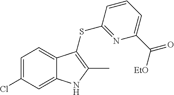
C1=C(Cl)C=C2C(=C1)C(SC1=NC(C([EtO])=O)=CC=C1)=C(C)N2
